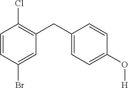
C1=CC(Br)=CC(CC2=CC=C(O[H])C=C2)=C1Cl
